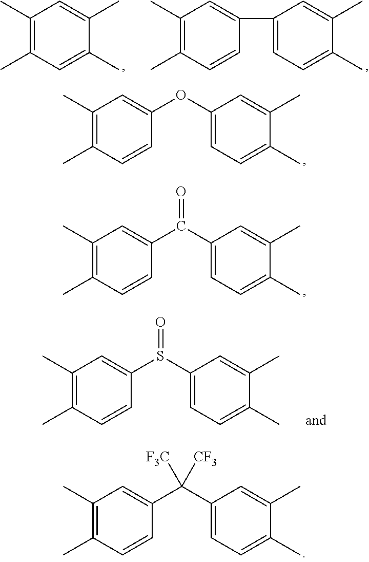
C1=C(OC2=CC(C)=C(C)C=C2)C=C(C)C(C)=C1.C1=C(C(C2=CC(C)=C(C)C=C2)=O)C=C(C)C(C)=C1.C1=C(C(C2=CC(C)=C(C)C=C2)([CF3])[F3C])C=C(C)C(C)=C1.C1(C)=C(C)C=C(C)C(C)=C1.C1(C2=CC(C)=C(C)C=C2)=CC=C(C)C(C)=C1.C1=C(S(C2=CC(C)=C(C)C=C2)=O)C=C(C)C(C)=C1
